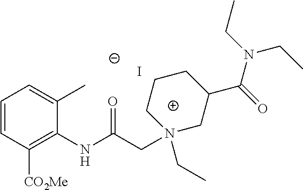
C1=CC([CO2Me])=C(NC(CN2(CC)CC(C(=O)N(CC)CC)CCC2)=O)C(C)=C1.I
